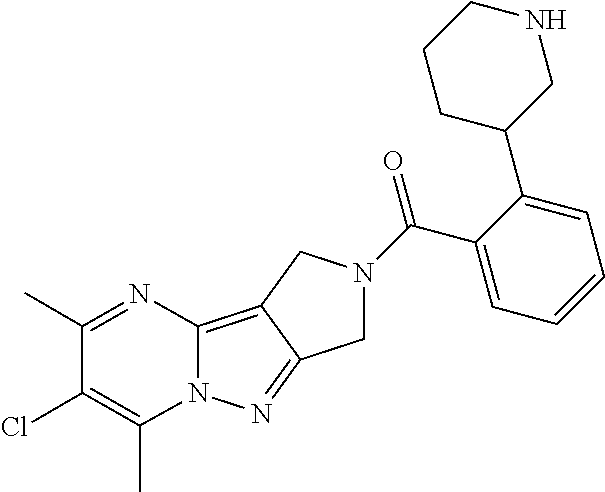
C12=C3C(=NN1C(C)=C(Cl)C(C)=N2)CN(C(C1=CC=CC=C1C1CNCCC1)=O)C3
